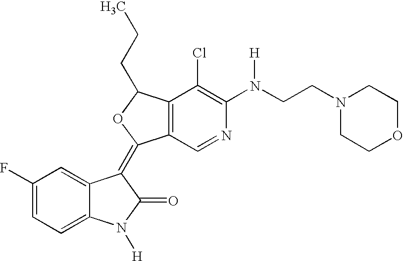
C1(F)=CC=C2C(=C1)C(=C1C3=C(C(CCC)O1)C(Cl)=C(N(CCN1CCOCC1)[H])N=C3)C(=O)N2[H]
